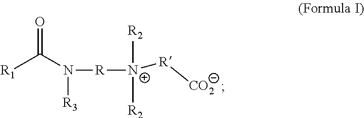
[R1]C(N([R][N+]([R2])([R2])[R][CO2])[R3])=O
